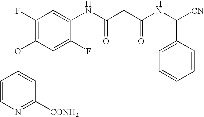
C1(F)=C(OC2=CC([CONH2])=NC=C2)C=C(F)C(NC(=O)CC(=O)NC([CN])C2=CC=CC=C2)=C1
